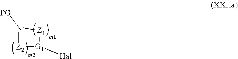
[Hal][G1]1[Z2]N([PG])[Z1]1
